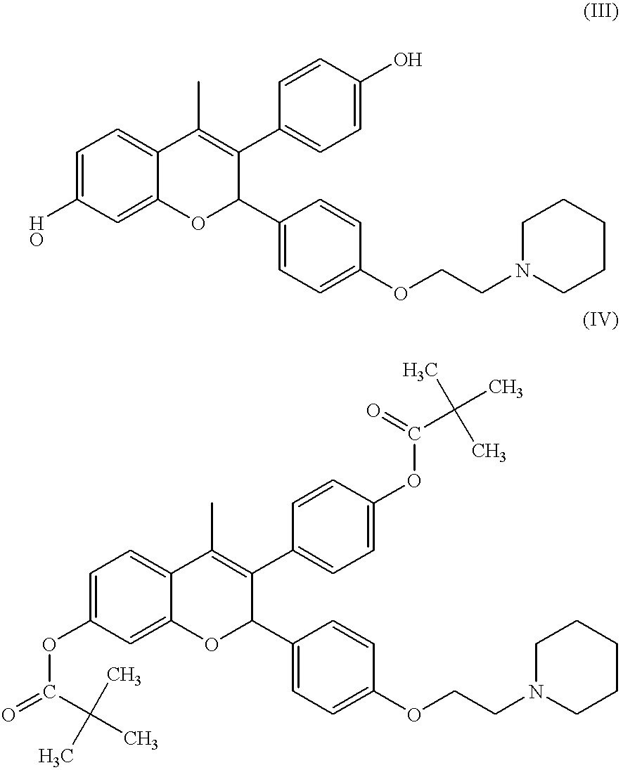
C1=C(O)C=C2C(=C1)C(C)=C(C1=CC=C(O)C=C1)C(C1=CC=C(OCCN3CCCCC3)C=C1)O2.C1=C(OC(=O)C(C)(C)C)C=C2C(=C1)C(C)=C(C1=CC=C(OC(C(C)(C)C)=O)C=C1)C(C1=CC=C(OCCN3CCCCC3)C=C1)O2
